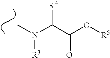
CN(C(C(O[R5])=O)[R4])[R3]
